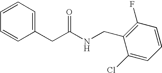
C1(CC(NCC2=C(F)C=CC=C2Cl)=O)=CC=CC=C1
